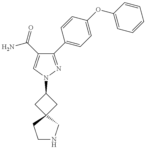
C1(C2=CC=C(OC3=CC=CC=C3)C=C2)=NN(C2CC3(C2)CNCC3)C=C1C(=O)N
